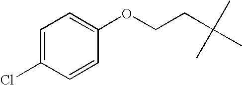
C1=C(Cl)C=CC(OCCC(C)(C)C)=C1
